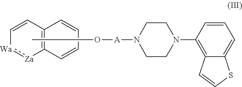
C1=C[Wa]:[Za]C2=C1C=CC=C2.CO[A]N1CCN(C2=C3C(=CC=C2)SC=C3)CC1
